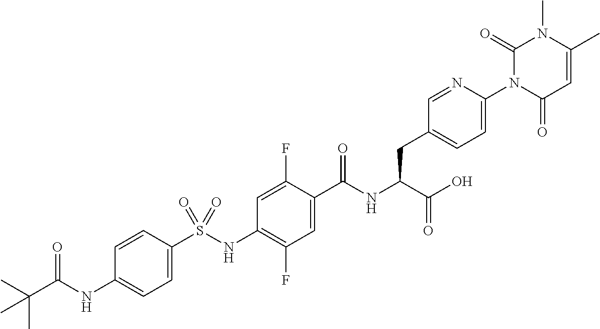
C1=C(S(NC2=C(F)C=C(C(NC(C(O)=O)CC3=CC=C(N4C(=O)C=C(C)N(C)C4=O)N=C3)=O)C(F)=C2)(=O)=O)C=CC(NC(C(C)(C)C)=O)=C1
